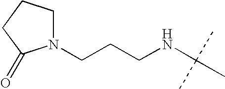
C1N(CCCNC(C)(C)C)C(=O)CC1
